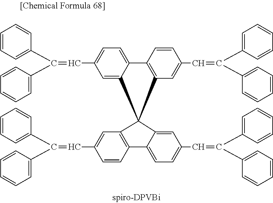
C1=CC=C(C(C2=CC=CC=C2)=CC2=CC=C3C(=C2)C2(C4=C3C=CC(C=C(C3=CC=CC=C3)C3=CC=CC=C3)=C4)C3=C(C=CC(C=C(C4=CC=CC=C4)C4=CC=CC=C4)=C3)C3=CC=C(C=C(C4=CC=CC=C4)C4=CC=CC=C4)C=C32)C=C1
